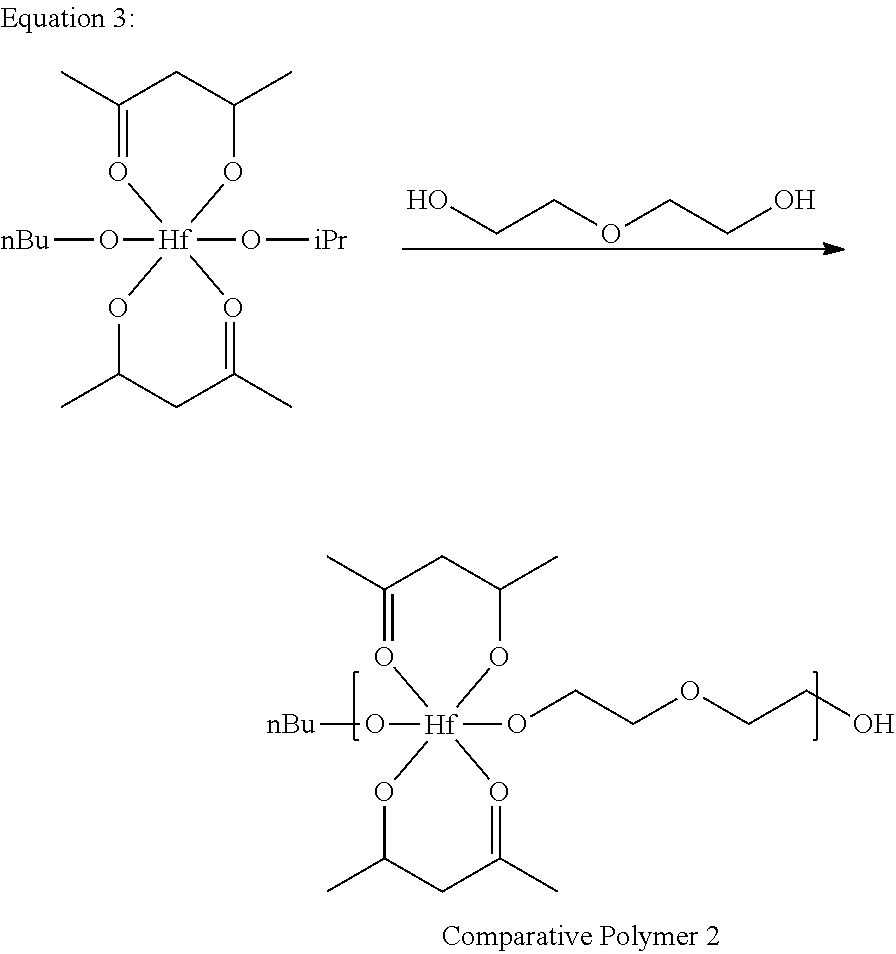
O(CCO)CCO.C1(C)=O[Hf]2(O[nBu])(O[iPr])(OC(C)C1)OC(C)CC(C)=O2.C1(C)=O[Hf]2(O[nBu])(OCCOCCO)(OC(C)C1)OC(C)CC(C)=O2
